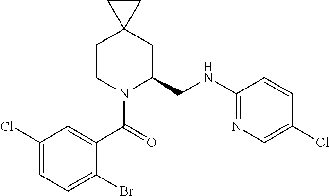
C1CN(C(=O)C2=CC(Cl)=CC=C2Br)C(CNC2=NC=C(Cl)C=C2)CC12CC2
